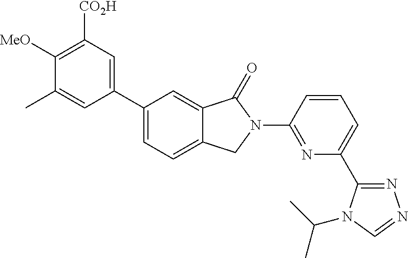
C1([MeO])=C([CO2H])C=C(C2=CC=C3C(=C2)C(=O)N(C2=NC(C4=NN=CN4C(C)C)=CC=C2)C3)C=C1C
